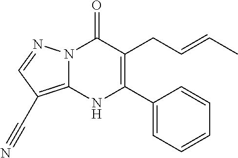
N12C(=C(C#N)C=N1)NC(C1=CC=CC=C1)=C(CC=CC)C2=O
